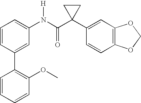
C1(N(C(C2(C3=CC4=C(C=C3)OCO4)CC2)=O)[H])=CC=CC(C2=C(OC)C=CC=C2)=C1
